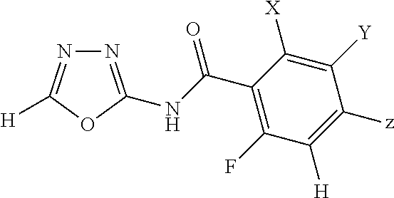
N1=C(NC(C2=C(F)C([H])=C([z])C([Y])=C2[X])=O)OC([H])=N1
